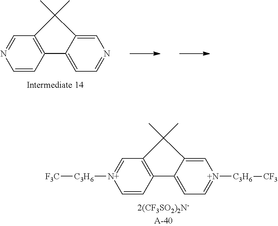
C1=CC2=C(C=N1)C(C)(C)C1=CN=CC=C21.C1=CC2=C(C=[N+]1[C3H6][F3C])C(C)(C)C1=C[N+]([C3H6][CF3])=CC=C21
